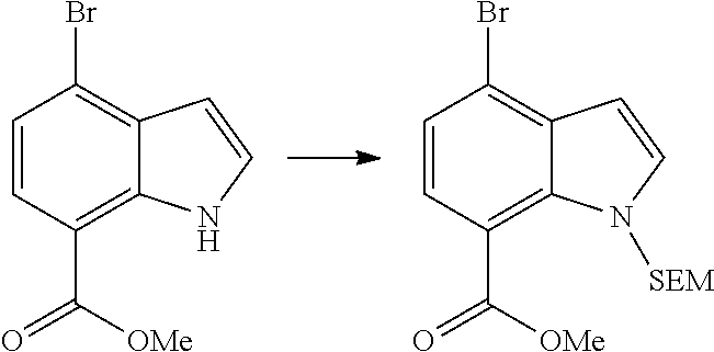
C1=CC(C(=O)[OMe])=C2C(=C1Br)C=CN2.C1=CC(C(=O)[OMe])=C2C(=C1Br)C=CN2[SEM]
